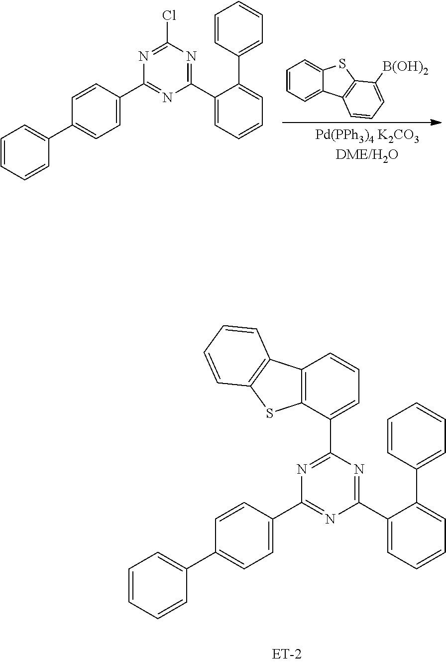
C1=CC=C2C(=C1)SC1=C2C=CC=C1[B(OH)2].ClC1=NC(C2=CC=C(C3=CC=CC=C3)C=C2)=NC(C2=CC=CC=C2C2=CC=CC=C2)=N1.C12=C(C(C3=NC(C4=CC=C(C5=CC=CC=C5)C=C4)=NC(C4=CC=CC=C4C4=CC=CC=C4)=N3)=CC=C1)SC1=C2C=CC=C1
